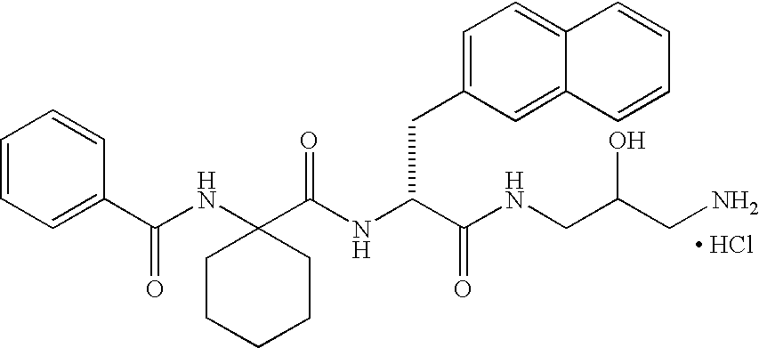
[ HCl].N(C(C(NCC(CN)O)=O)CC1=CC=C2C(=C1)C=CC=C2)C(C1(NC(C2=CC=CC=C2)=O)CCCCC1)=O
